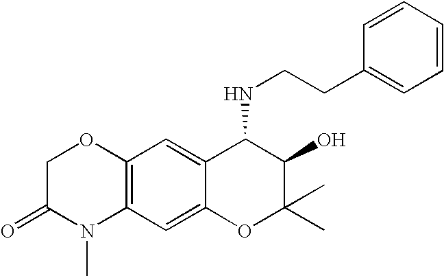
C12=C(C=C3C(=C1)C(NCCC1=CC=CC=C1)C(O)C(C)(C)O3)N(C)C(=O)CO2
